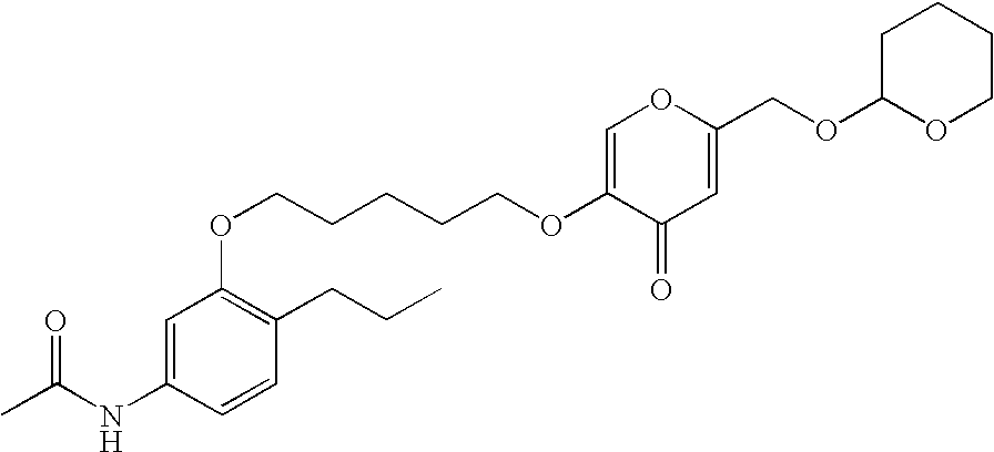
C1=C(NC(C)=O)C=CC(CCC)=C1OCCCCCOC1=COC(COC2OCCCC2)=CC1=O
